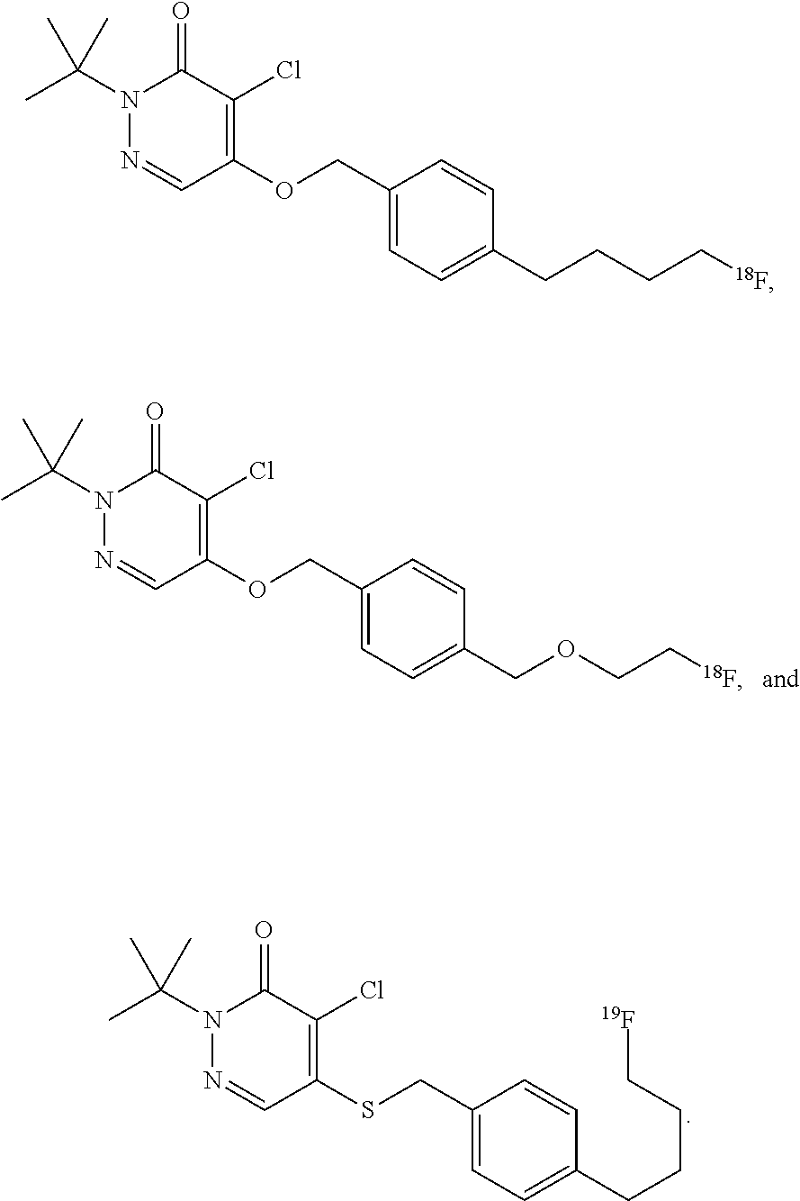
N1(C(C)(C)C)N=CC(OCC2=CC=C(COCC[18F])C=C2)=C(Cl)C1=O.N1(C(C)(C)C)N=CC(SCC2=CC=C(CCCC[19F])C=C2)=C(Cl)C1=O.N1(C(C)(C)C)N=CC(OCC2=CC=C(CCCC[18F])C=C2)=C(Cl)C1=O
